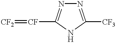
[CF2]=[CF]C1=NN=C([CF3])N1
